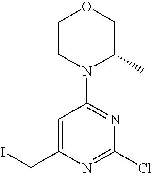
C1CN(C2=NC(Cl)=NC(CI)=C2)C(C)CO1
